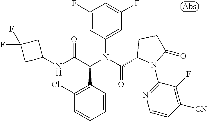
N(C(C(N(C(=O)C1N(C2=NC=CC([CN])=C2F)C(=O)CC1)C1=CC(F)=CC(F)=C1)C1=C(Cl)C=CC=C1)=O)C1CC(F)(F)C1
